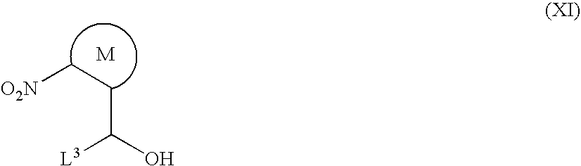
[O2N]CCC(O)[L3]
